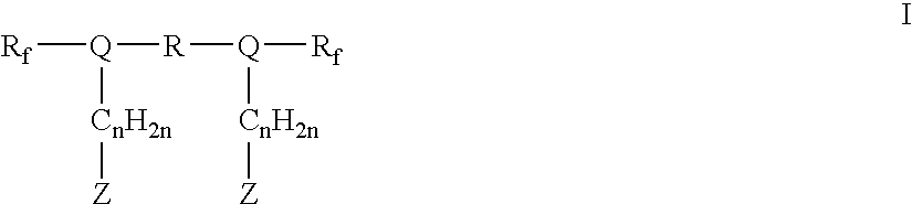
[Rf][Q]([CnH2n][Z])[R][Q]([CnH2n][Z])[Rf]
